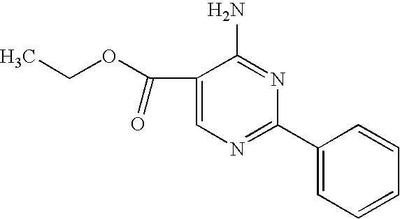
C1(C(OCC)=O)=CN=C(C2=CC=CC=C2)N=C1N
